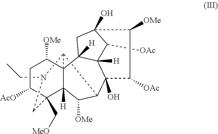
C12C3C([OMe])C4([H])C(C[MeO])(C([AcO])CC([OMe])C14C1([H])C4([H])C([OAc])C(O)(C1)C([OMe])C([OAc])C34O)CN2CC
